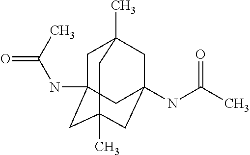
C1C2(NC(C)=O)CC3(C)CC(NC(=O)C)(CC1(C)C3)C2
